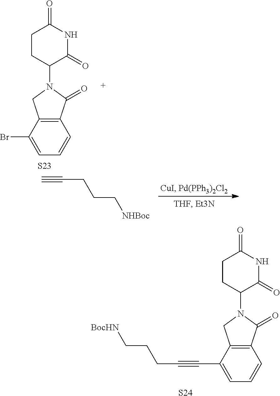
C1CC(N2CC3=C(C2=O)C=CC=C3C#CCCC[BocHN])C(=O)NC1=O.[S24].C1CC(N2CC3=C(C2=O)C=CC=C3Br)C(=O)NC1=O.[S23].C#CCCC[NHBoc]
